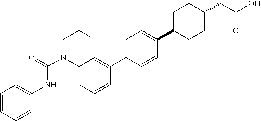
C1=C2C(=C(C3=CC=C(C4CCC(CC(O)=O)CC4)C=C3)C=C1)OCCN2C(=O)NC1=CC=CC=C1
